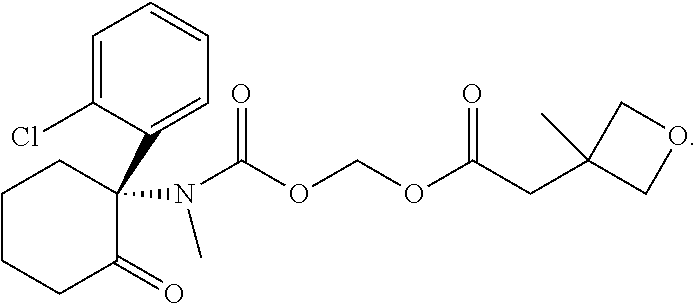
C1CCC(=O)C(C2=CC=CC=C2Cl)(N(C)C(OCOC(CC2(C)COC2)=O)=O)C1
